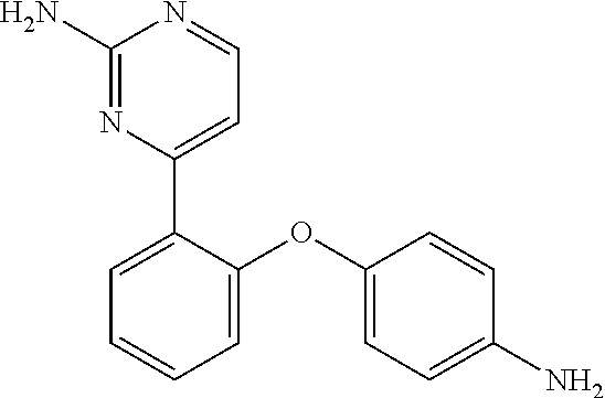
C1(N)=NC(C2=CC=CC=C2OC2=CC=C(N)C=C2)=CC=N1
